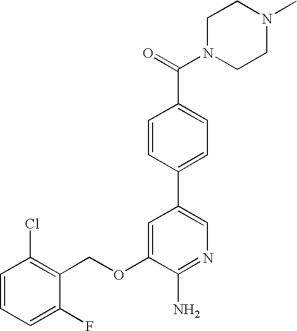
C1=CC=C(F)C(COC2=CC(C3=CC=C(C(=O)N4CCN(C)CC4)C=C3)=CN=C2N)=C1Cl
